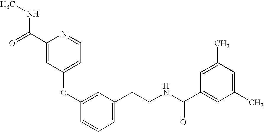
C1(OC2=CC(CCNC(=O)C3=CC(C)=CC(C)=C3)=CC=C2)=CC=NC(C(NC)=O)=C1
